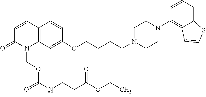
C1=CC2=C(N(COC(NCCC(OCC)=O)=O)C1=O)C=C(OCCCCN1CCN(C3=C4C(=CC=C3)SC=C4)CC1)C=C2
